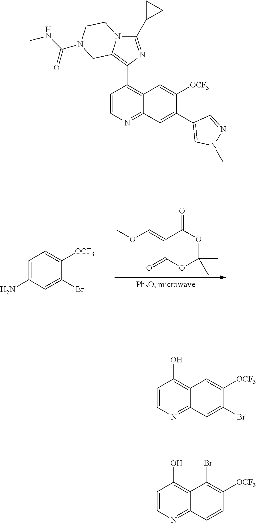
C1(=COC)C(=O)OC(C)(C)OC1=O.C1=C(N)C=C(Br)C([OCF3])=C1.C1=CN=C2C(=C1O)C=C([OCF3])C(Br)=C2.C1=CN=C2C(=C1O)C(Br)=C([OCF3])C=C2.C1=CN=C2C(=C1C1=C3N(C(C4CC4)=N1)CCN(C(NC)=O)C3)C=C([OCF3])C(C1=CN(C)N=C1)=C2
